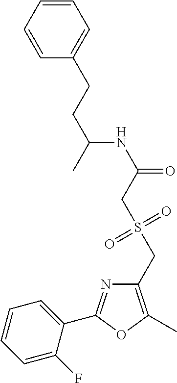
C1=CC=C(F)C(C2=NC(CS(CC(NC(CCC3=CC=CC=C3)C)=O)(=O)=O)=C(C)O2)=C1
